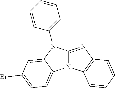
N12C(=NC3=C1C=CC=C3)N(C1=CC=CC=C1)C1=CC(Br)=CC=C21
